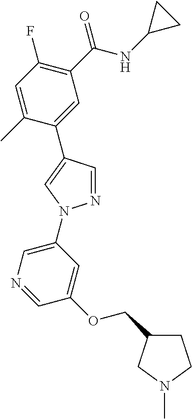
C1=C(C)C(C2=CN(C3=CN=CC(OCC4CCN(C)C4)=C3)N=C2)=CC(C(NC2CC2)=O)=C1F
